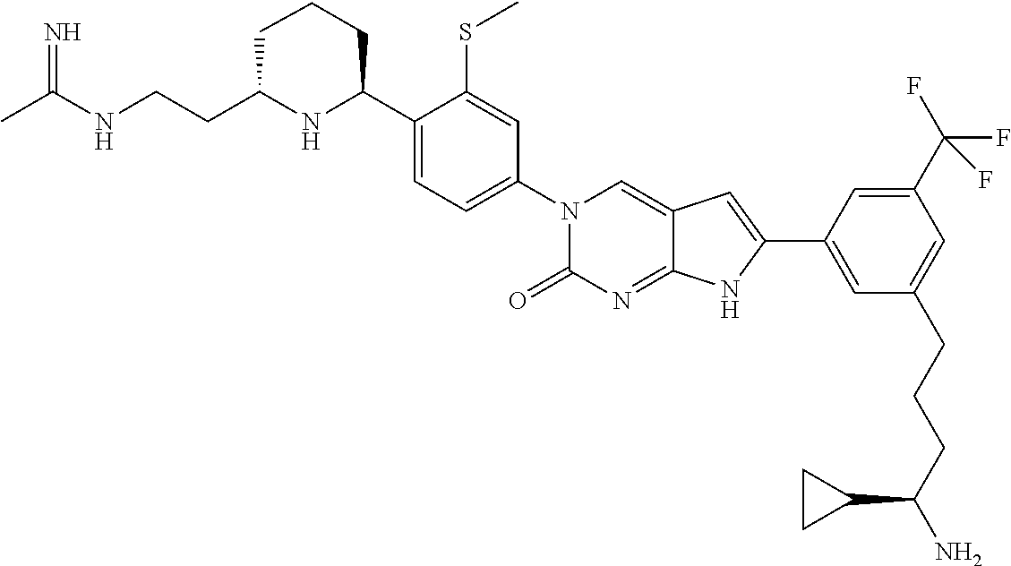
CC(NCCC1NC(C2=CC=C(N3C(=O)N=C4C(=C3)C=C(C3=CC(CCCC(N)C5CC5)=CC(C(F)(F)F)=C3)N4)C=C2SC)CCC1)=N
